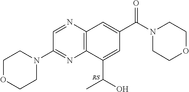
C12=C(C(C(O)C)=CC(C(N3CCOCC3)=O)=C1)N=C(N1CCOCC1)C=N2
